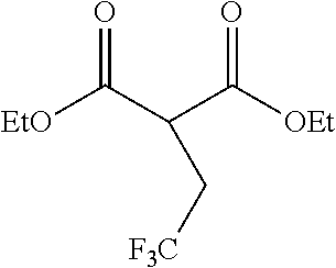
[EtO]C(C(C([OEt])=O)C[F3C])=O
